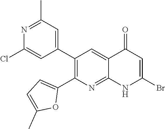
N1=C(C)C=C(C2=C(C3=CC=C(C)O3)N=C3C(=C2)C(=O)C=C(Br)N3)C=C1Cl
